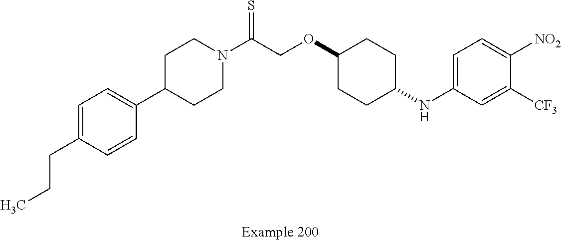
C1=C(CCC)C=CC(C2CCN(C(COC3CCC(NC4=CC=C([NO2])C([CF3])=C4)CC3)=S)CC2)=C1
